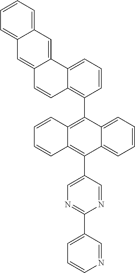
C1=CC=C2C(=C1)C=C1C(=C2)C=CC2=C(C3=C4C(=C(C5=CN=C(C6=CC=CN=C6)N=C5)C5=CC=CC=C35)C=CC=C4)C=CC=C12
